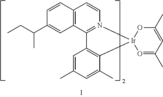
C12=C(C3=N(C=C1)[Ir]1(C4=C3C=C(C)C=C4C)OC(C)=CC(C)=O1)C=C(C(CC)C)C=C2
